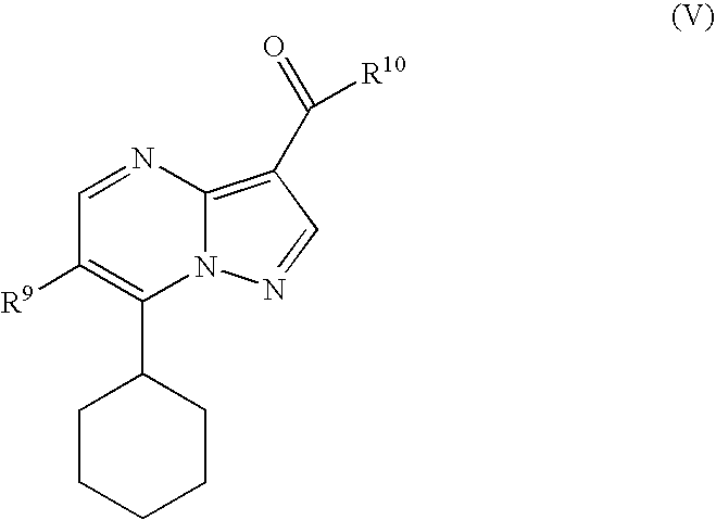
N12C(=C(C(=O)[R10])C=N1)N=CC([R9])=C2C1CCCCC1
